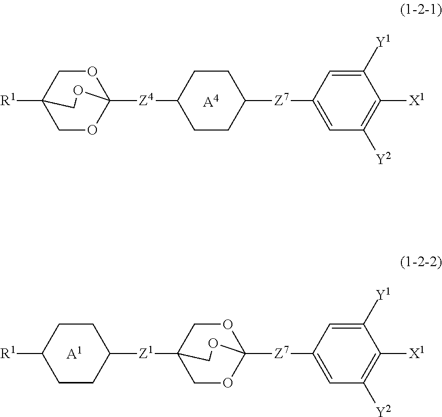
O1CC2([R1])COC1([Z4]C1CCC([Z7]C3=CC([Y2])=C([X1])C([Y1])=C3)CC1)OC2.[A4].[A1].[R1]C1CCC([Z1]C23COC([Z7]C4=CC([Y2])=C([X1])C([Y1])=C4)(OC2)OC3)CC1
